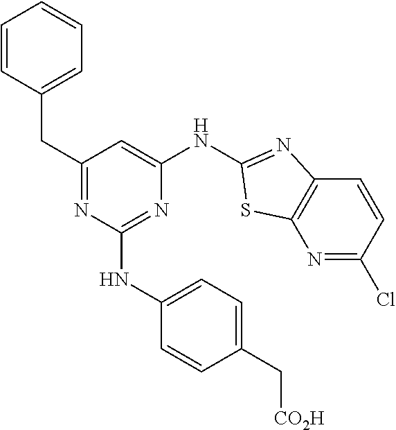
N1=C(Cl)C=CC2=C1SC(NC1=CC(CC3=CC=CC=C3)=NC(NC3=CC=C(C[CO2H])C=C3)=N1)=N2
